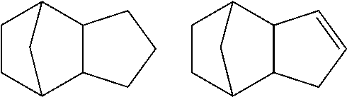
C1CC2C3C(C1C2)CCC3.C1CC2C3C(C1C2)C=CC3
